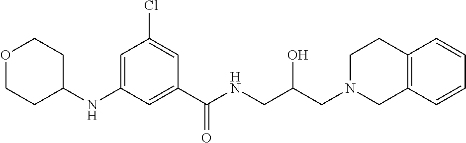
C1(NC2CCOCC2)=CC(Cl)=CC(C(NCC(CN2CC3=C(CC2)C=CC=C3)O)=O)=C1
